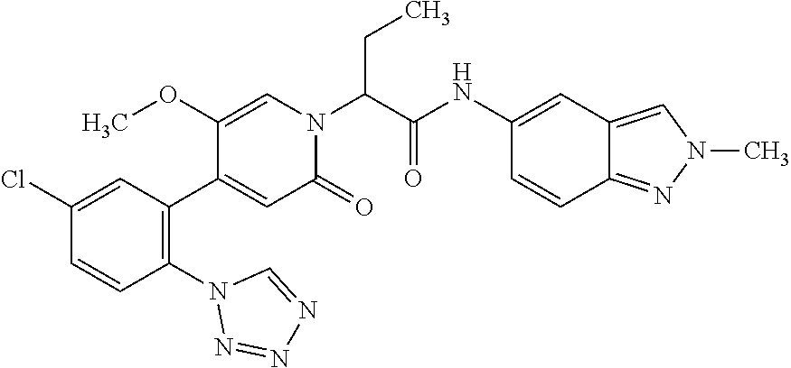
C1(OC)=CN(C(C(NC2=CC3=CN(C)N=C3C=C2)=O)CC)C(=O)C=C1C1=C(N2N=NN=C2)C=CC(Cl)=C1
